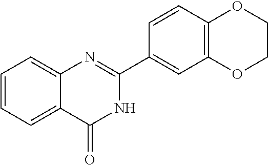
C1=CC=C2C(=C1)N=C(C1=CC3=C(C=C1)OCCO3)NC2=O
